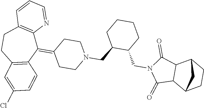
C12C(C(=O)N(CC3CCCCC3CN3CCC(=C4C5=C(CCC6=C4C=CC(Cl)=C6)C=CC=N5)CC3)C1=O)C1CCC2C1
